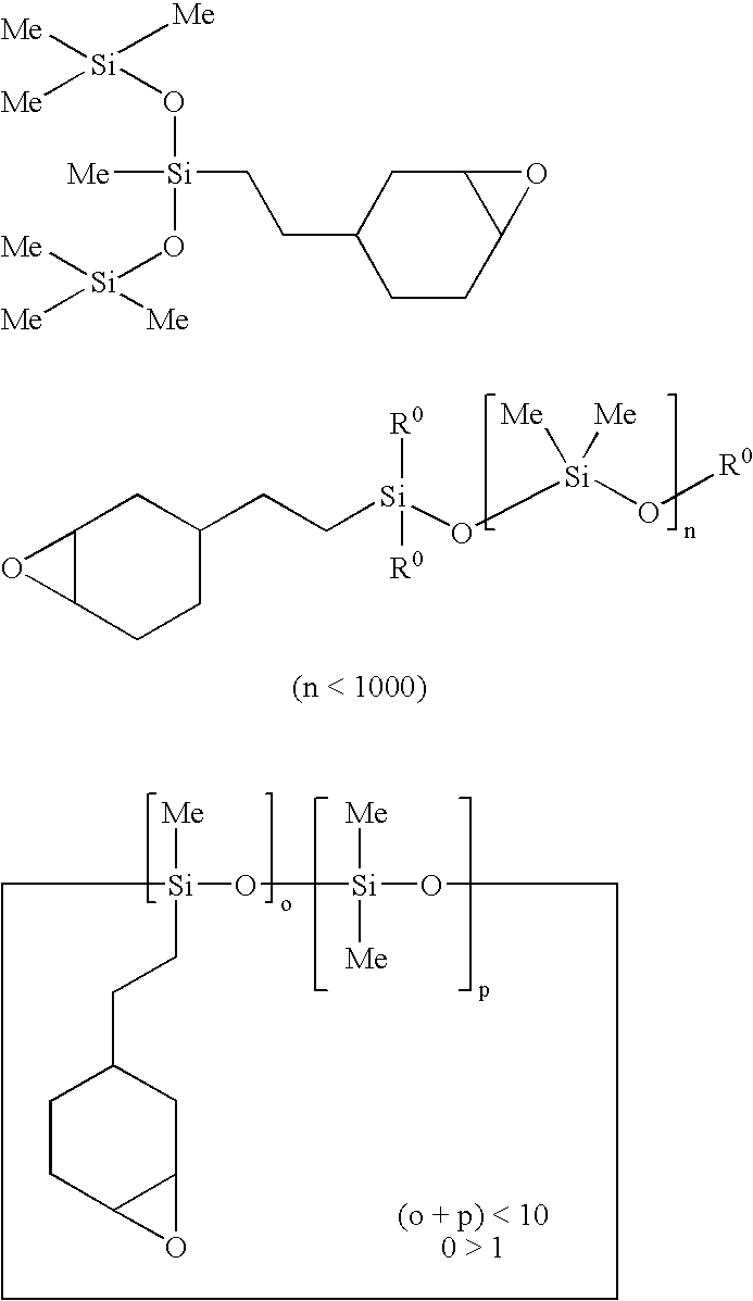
[Me][Si]1(CCC2CCC3C(C2)O3)O[Si]([Me])([Me])OCCCC1.C12C(CCC(CC[Si]([R0])([R0])O[Si]([Me])([Me])O[R0])C1)O2.[Me][Si](O[Si]([Me])([Me])[Me])(O[Si]([Me])([Me])[Me])CCC1CCC2OC2C1
